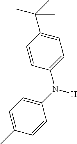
C1=C(C(C)(C)C)C=CC(N(C2=CC=C(C)C=C2)[H])=C1
